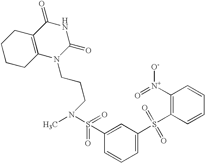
C1CCC2=C(C1)C(=O)NC(=O)N2CCCN(C)S(=O)(=O)C1=CC(S(C2=C([N+](=O)[O-])C=CC=C2)(=O)=O)=CC=C1
